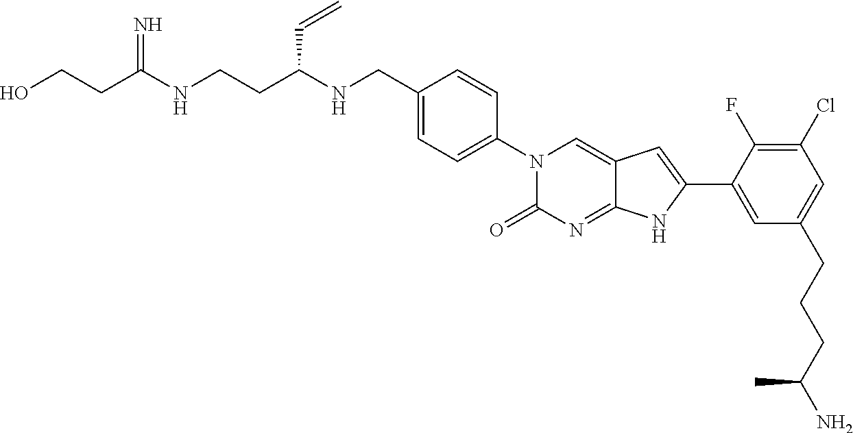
C(C(NCCC(NCC1=CC=C(N2C(=O)N=C3C(=C2)C=C(C2=CC(CCCC(N)C)=CC(Cl)=C2F)N3)C=C1)C=C)=N)CO
